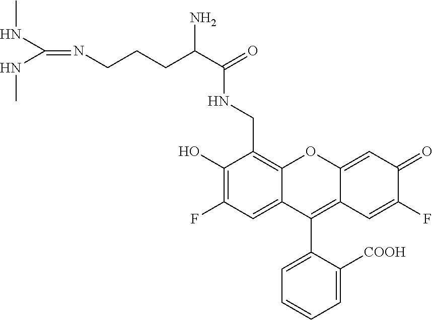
C1(C2=C3C(=CC(=O)C(F)=C3)OC3=C(CNC(C(CCCN=C(NC)NC)N)=O)C(O)=C(F)C=C23)=CC=CC=C1[COOH]
